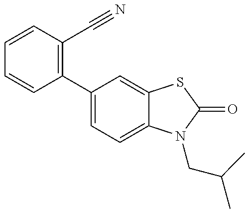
C1=CC(C2=CC=C3C(=C2)SC(=O)N3CC(C)C)=C(C#N)C=C1
